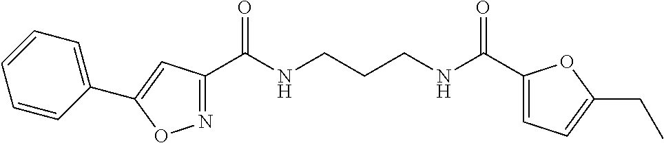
C1(C(NCCCNC(C2=CC=C(CC)O2)=O)=O)=NOC(C2=CC=CC=C2)=C1
